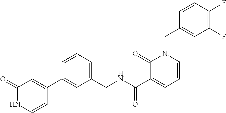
C1(=O)NC=CC(C2=CC(CNC(C3=CC=CN(CC4=CC(F)=C(F)C=C4)C3=O)=O)=CC=C2)=C1
